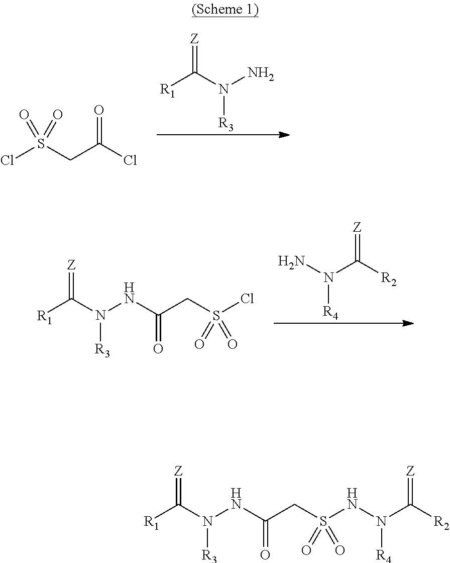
ClS(CC(Cl)=O)(=O)=O.[R1]C(N(N)[R3])=[Z].ClS(CC(NN(C([R1])=[Z])[R3])=O)(=O)=O.[R2]C(N(N)[R4])=[Z].N(S(CC(NN(C([R1])=[Z])[R3])=O)(=O)=O)N(C([R2])=[Z])[R4]
